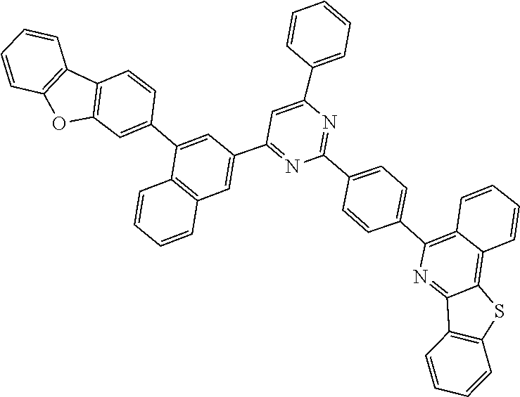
C1=CC(C2=CC(C3=CC4=C(C(C5=CC6=C(C7=C(C=CC=C7)O6)C=C5)=C3)C=CC=C4)=NC(C3=CC=C(C4=C5C=CC=CC5=C5SC6=C(C5=N4)C=CC=C6)C=C3)=N2)=CC=C1
